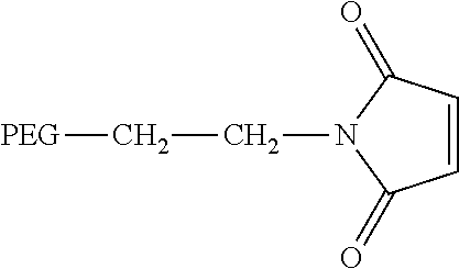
C1=CC(=O)N(CC[PEG])C1=O
